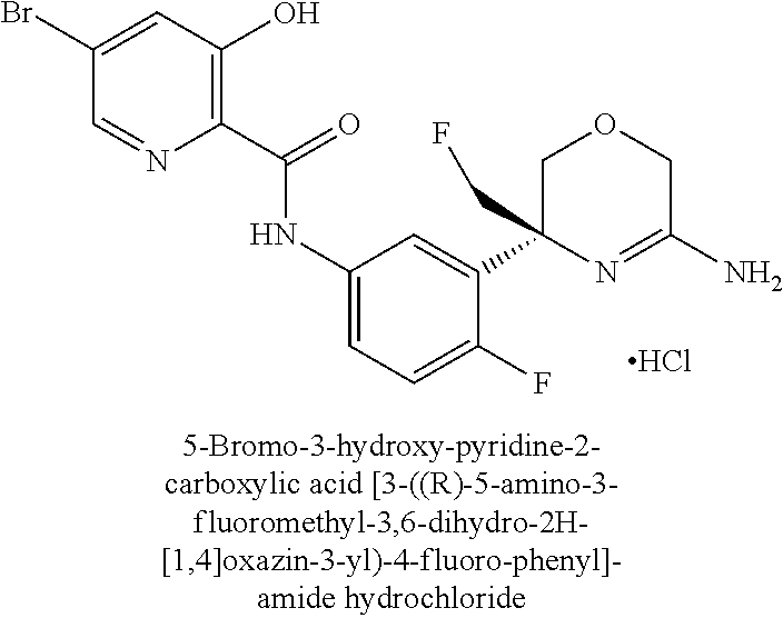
C1OCC(N)=NC1(C1=CC(NC(C2=C(O)C=C(Br)C=N2)=O)=CC=C1F)CF.Cl
